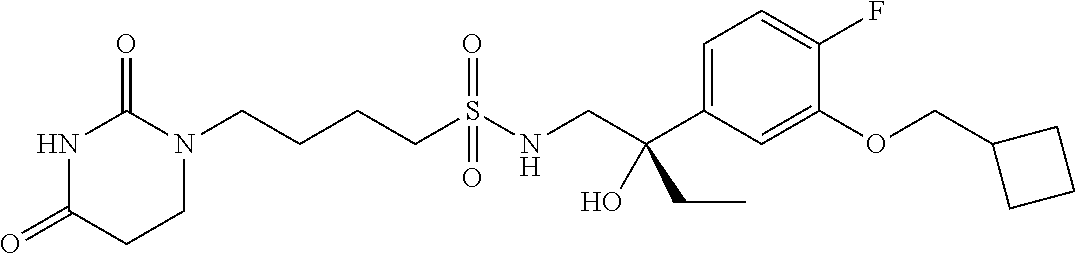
C(CCS(NCC(C1=CC=C(F)C(OCC2CCC2)=C1)(CC)O)(=O)=O)CN1C(=O)NC(=O)CC1
